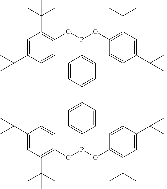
C1=C(C(C)(C)C)C=CC(OP(OC2=C(C(C)(C)C)C=C(C(C)(C)C)C=C2)C2=CC=C(C3=CC=C(P(OC4=C(C(C)(C)C)C=C(C(C)(C)C)C=C4)OC4=C(C(C)(C)C)C=C(C(C)(C)C)C=C4)C=C3)C=C2)=C1C(C)(C)C
